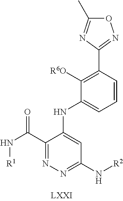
C1(C(=O)N[R1])=NN=C(N[R2])C=C1NC1=CC=CC(C2=NOC(C)=N2)=C1[R6O]
